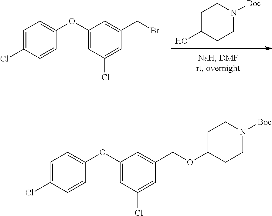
C1C(O)CCN([Boc])C1.O(C1=CC=C(Cl)C=C1)C1=CC(Cl)=CC(CBr)=C1.O(C1=CC=C(Cl)C=C1)C1=CC(Cl)=CC(COC2CCN([Boc])CC2)=C1
